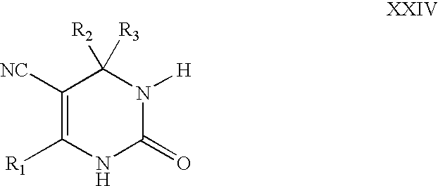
C1([NC])=C([R1])NC(=O)N([H])C1([R3])[R2]
